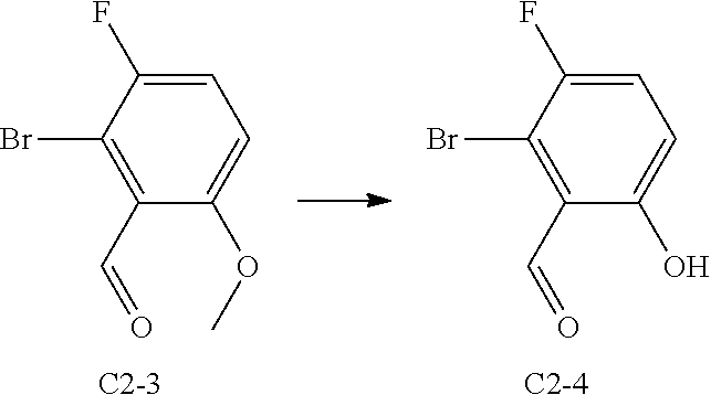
C1=C(F)C(Br)=C(C=O)C(O)=C1.[C2-4].C1=C(F)C(Br)=C(C=O)C(OC)=C1.[C2-3]
